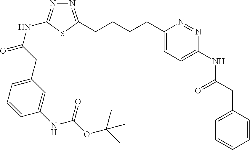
C1(CCCCC2=NN=C(NC(=O)CC3=CC=CC(NC(OC(C)(C)C)=O)=C3)S2)=CC=C(NC(CC2=CC=CC=C2)=O)N=N1
